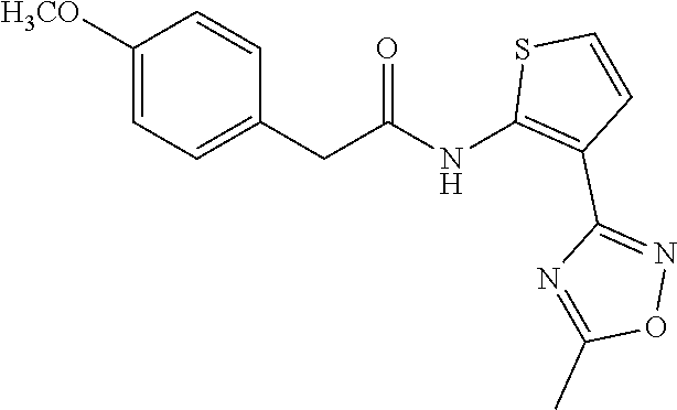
C1([H3CO])=CC=C(CC(=O)NC2=C(C3=NOC(C)=N3)C=CS2)C=C1
